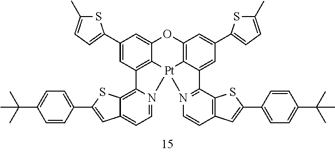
C1(C2=CC=C(C)S2)=CC2=C3C(=C1)OC1=C4C(=CC(C5=CC=C(C)S5)=C1)C1=N(C=CC5=C1SC(C1=CC=C(C(C)(C)C)C=C1)=C5)[Pt]34N1=CC=C3C(=C21)SC(C1=CC=C(C(C)(C)C)C=C1)=C3
